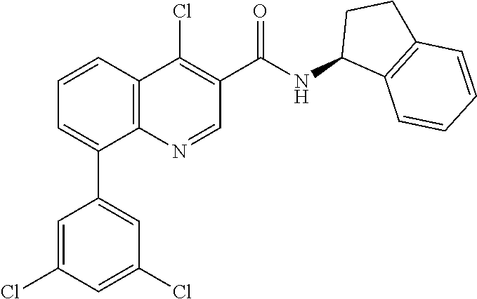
C12=C(C=CC=C1C1=CC(Cl)=CC(Cl)=C1)C(Cl)=C(C(NC1C3=C(CC1)C=CC=C3)=O)C=N2
